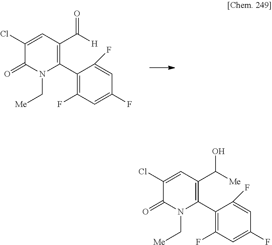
C1(Cl)=CC(C([H])=O)=C(C2=C(F)C=C(F)C=C2F)N(C[Me])C1=O.C1(Cl)=CC(C([Me])O)=C(C2=C(F)C=C(F)C=C2F)N(C[Me])C1=O
